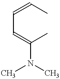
C(C=C(C)N(C)C)=CC
